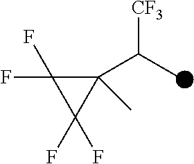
FC1(F)C(C(C)[CF3])(C)C1(F)F
